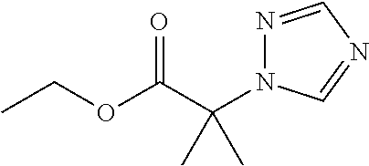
N1=CN=CN1C(C(OCC)=O)(C)C
